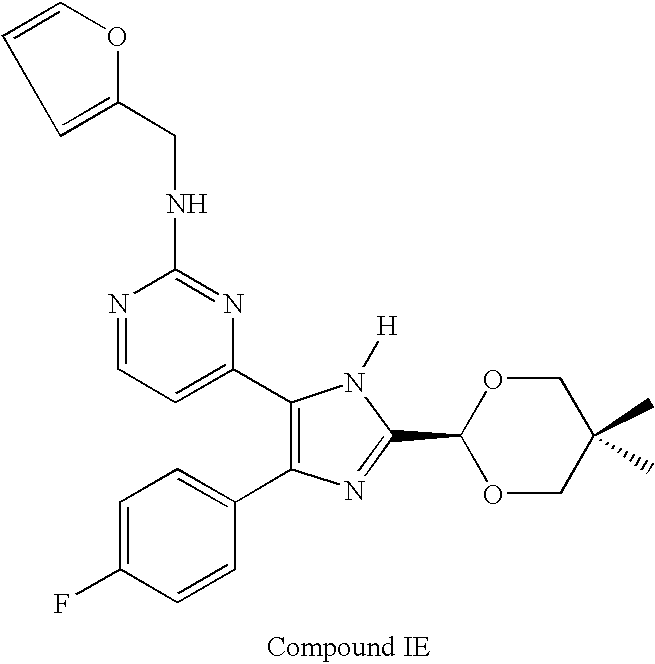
C1=C(F)C=CC(C2=C(C3=CC=NC(NCC4=CC=CO4)=N3)N([H])C(C3OCC(C)(C)CO3)=N2)=C1
